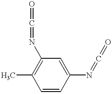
C1=CC(N=C=O)=CC(N=C=O)=C1C
